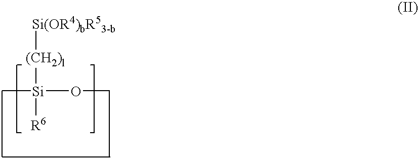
C[Si](OC)([R6])[(CH2)l][Si(OR4)bR53-b]
